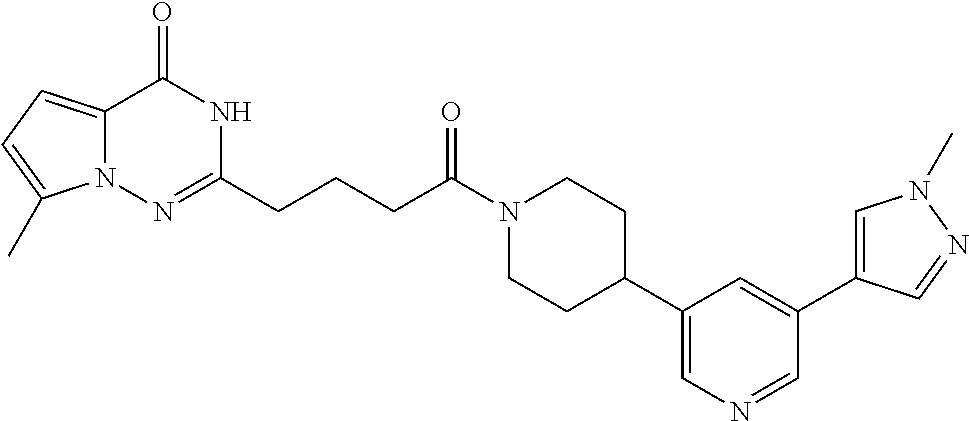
C12=CC=C(C)N1N=C(CCCC(N1CCC(C3=CN=CC(C4=CN(C)N=C4)=C3)CC1)=O)NC2=O
